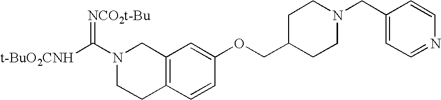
N1(C([t-BuO2CNH])=[NCO2t-Bu])CCC2=C(C1)C=C(OCC1CCN(CC3=CC=NC=C3)CC1)C=C2
